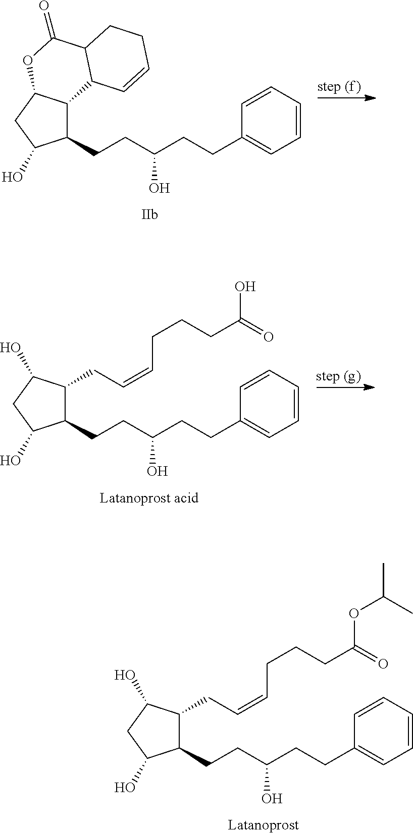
C1(CCC(CCC2=CC=CC=C2)O)C2C(CC1O)OC(=O)C1C2C=CCC1.C1(CCC(CCC2=CC=CC=C2)O)C(CC=CCCCC(=O)O)C(O)CC1O.C1(CCC(CCC2=CC=CC=C2)O)C(CC=CCCCC(=O)OC(C)C)C(O)CC1O
